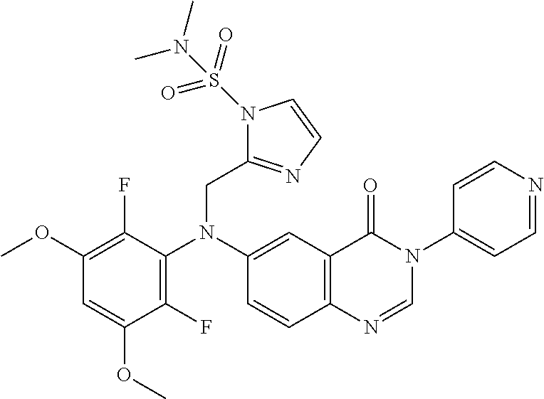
C1(OC)=C(F)C(N(C2=CC3=C(C=C2)N=CN(C2=CC=NC=C2)C3=O)CC2=NC=CN2S(=O)(=O)N(C)C)=C(F)C(OC)=C1
